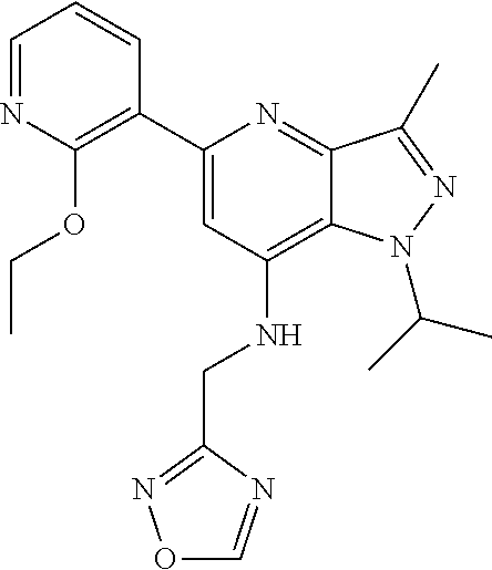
C1=NC(OCC)=C(C2=CC(NCC3=NOC=N3)=C3C(=N2)C(C)=NN3C(C)C)C=C1
